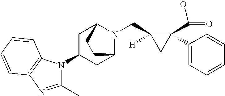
C1(C)=NC2=C(N1C1CC3N(CC4([H])CC4(C4=CC=CC=C4)C(=O)O)C(C1)CC3)C=CC=C2
